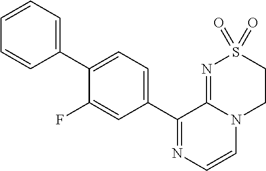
C1(C2=CC=C(C3=CC=CC=C3)C(F)=C2)=NC=CN2C1=NS(=O)(=O)CC2
